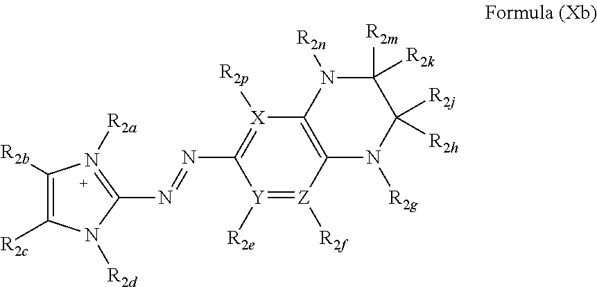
C12=C([X]([R2p])=C(N=NC3=N([R2a])C([R2b])=C([R2c])N3[R2d])[Y]([R2e])=[Z]1[R2f])N([R2n])C([R2m])([R2k])C([R2j])([R2h])N2[R2g]
